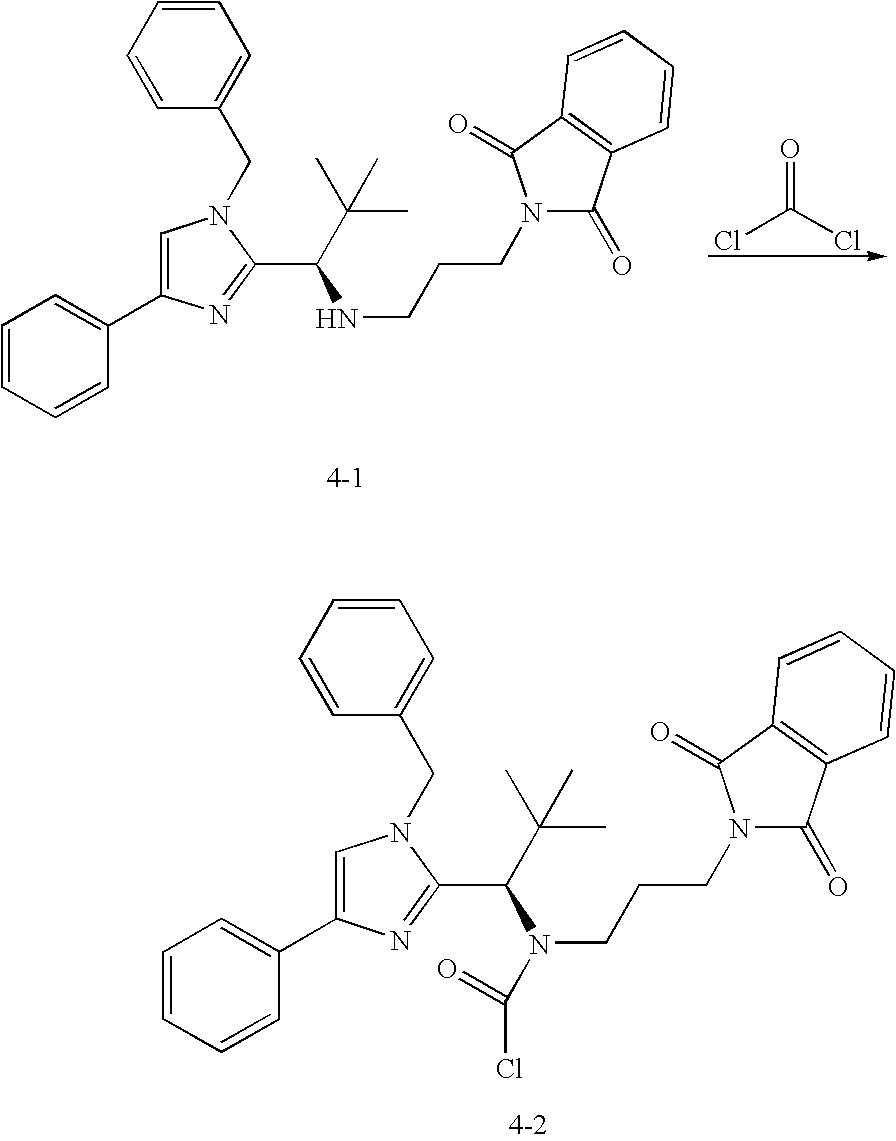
C1=CC=CC(C2=CN(CC3=CC=CC=C3)C(C(C(C)(C)C)NCCCN3C(=O)C4=C(C3=O)C=CC=C4)=N2)=C1.ClC(Cl)=O.C1=CC=CC(C2=CN(CC3=CC=CC=C3)C(C(C(C)(C)C)N(CCCN3C(=O)C4=C(C3=O)C=CC=C4)C(=O)Cl)=N2)=C1
